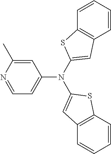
N1=CC=C(N(C2=CC3=C(C=CC=C3)S2)C2=CC3=C(C=CC=C3)S2)C=C1C
